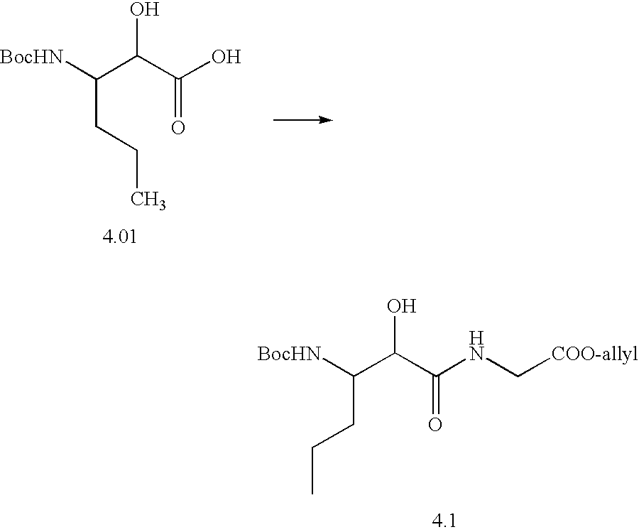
C(CCC)(C(C(=O)O)O)[BocHN].C(C(C(NC[COO-allyl])=O)O)([BocHN])CCC
